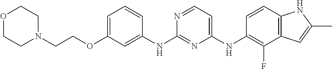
C1=C(OCCN2CCOCC2)C=C(NC2=NC(NC3=C(F)C4=C(C=C3)NC(C)=C4)=CC=N2)C=C1
